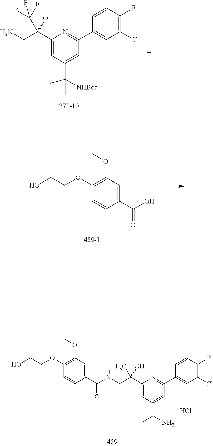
C1(C(CN)(C(F)(F)F)O)=CC(C(C)(C)[NHBoc])=CC(C2=CC(Cl)=C(F)C=C2)=N1.C1(OC)=C(OCCO)C=CC(C(O)=O)=C1.Cl.C1(C(CNC(C2=CC(OC)=C(OCCO)C=C2)=O)([F3C])O)=CC(C(C)(N)C)=CC(C2=CC(Cl)=C(F)C=C2)=N1
